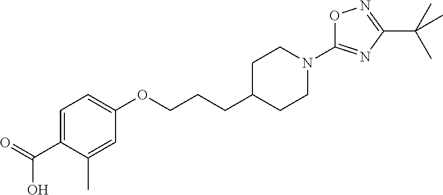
C1C(CCCOC2=CC=C(C(=O)O)C(C)=C2)CCN(C2=NC(C(C)(C)C)=NO2)C1
